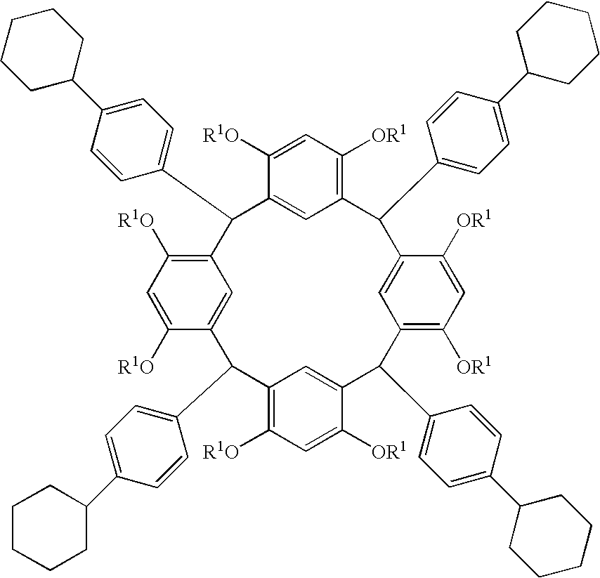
C1=C([R1O])C2=CC(=C1[R1O])C(C1=CC=C(C3CCCCC3)C=C1)C1=CC(=C([OR1])C=C1[R1O])C(C1=CC=C(C3CCCCC3)C=C1)C1=CC(=C([OR1])C=C1[OR1])C(C1=CC=C(C3CCCCC3)C=C1)C1=CC(=C([R1O])C=C1[OR1])C2C1=CC=C(C2CCCCC2)C=C1
